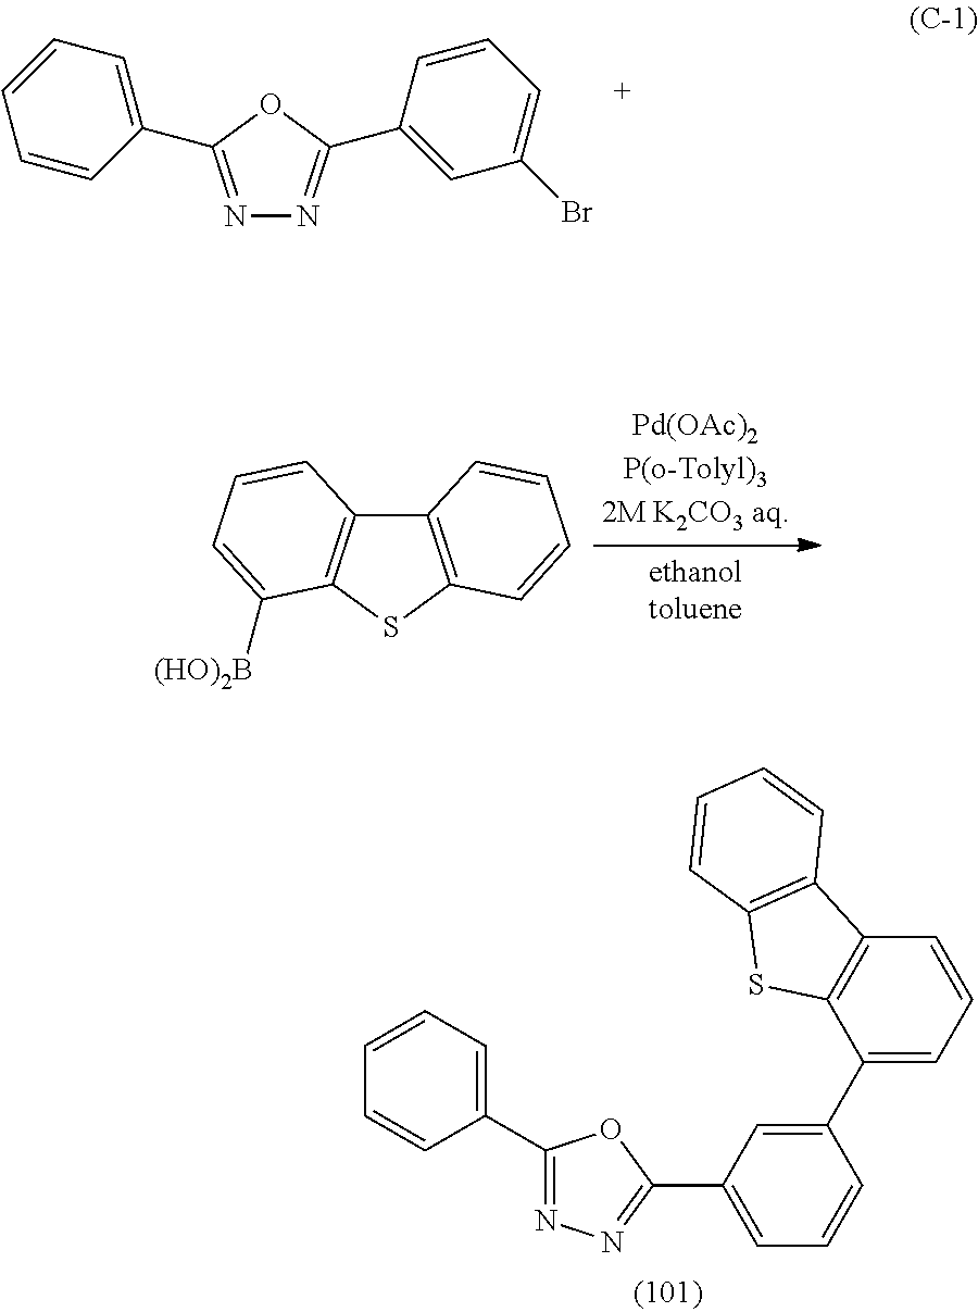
C12=C(SC3=C1C=CC=C3[(HO)2B])C=CC=C2.N1=C(C2=CC=CC=C2)OC(C2=CC(Br)=CC=C2)=N1.C1(C2=CC=CC=C2)=NN=C(C2=CC=CC(C3=CC=CC4=C3SC3=C4C=CC=C3)=C2)O1
